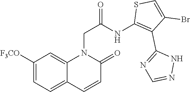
C1([F3CO])=CC=C2C(=C1)N(CC(NC1=C(C3=NC=NN3)C(Br)=CS1)=O)C(=O)C=C2
